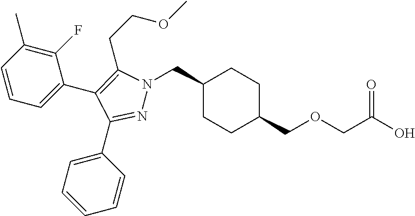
C1(CN2N=C(C3=CC=CC=C3)C(C3=CC=CC(C)=C3F)=C2CCOC)CCC(COCC(O)=O)CC1
